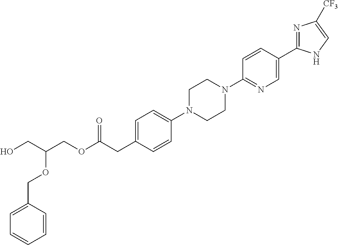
C1=C(CC(OCC(CO)OCC2=CC=CC=C2)=O)C=CC(N2CCN(C3=NC=C(C4=NC([CF3])=CN4)C=C3)CC2)=C1
